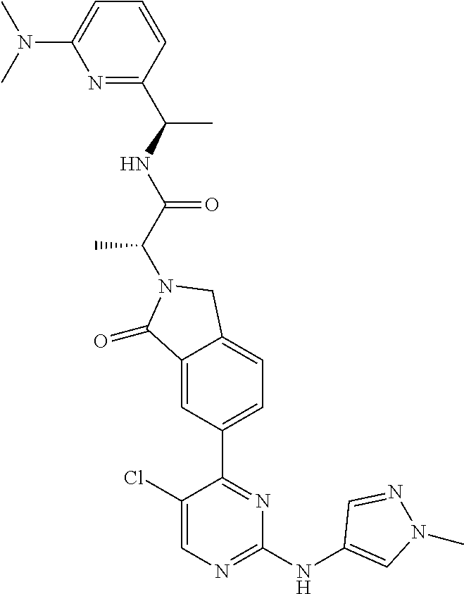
C1(=O)C2=CC(C3=NC(NC4=CN(C)N=C4)=NC=C3Cl)=CC=C2CN1C(C(NC(C1=NC(N(C)C)=CC=C1)C)=O)C
